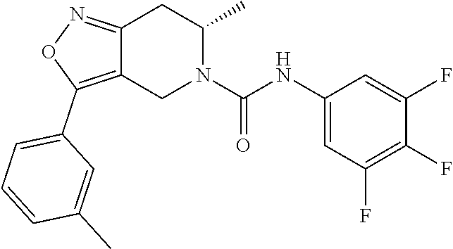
C12=NOC(C3=CC=CC(C)=C3)=C1CN(C(NC1=CC(F)=C(F)C(F)=C1)=O)C(C)C2
